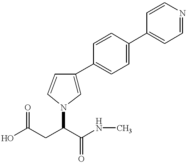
C1=C(C2=CC=C(C3=CC=NC=C3)C=C2)C=CN1C(CC(O)=O)C(NC)=O
